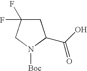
C1C(F)(F)CN([Boc])C1C(O)=O
